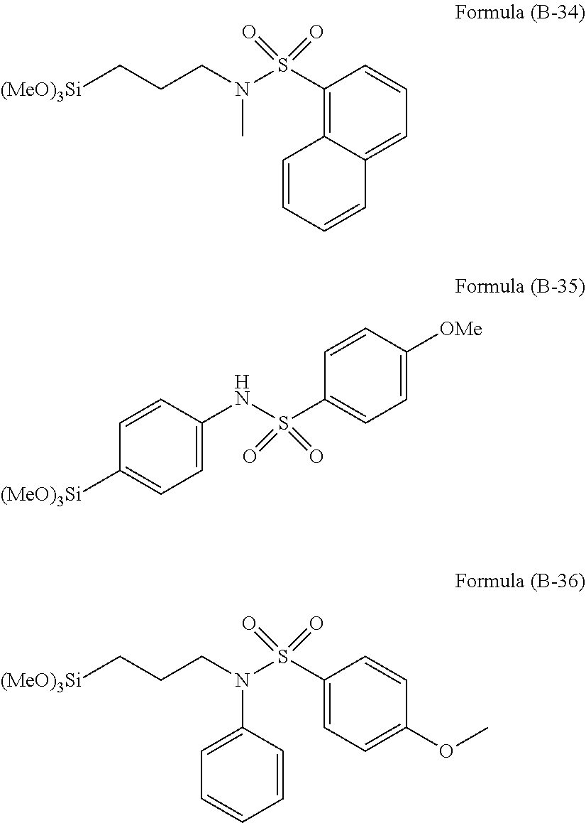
C1(S(=O)(N(CCC[(MeO)3Si])C)=O)=C2C(=CC=C1)C=CC=C2.C1=C(NS(C2=CC=C([OMe])C=C2)(=O)=O)C=CC([(MeO)3Si])=C1.C1(S(=O)(N(CCC[(MeO)3Si])C2=CC=CC=C2)=O)=CC=C(OC)C=C1
